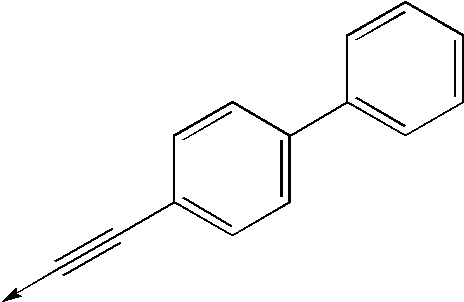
C1(C#C->C)=CC=C(C2=CC=CC=C2)C=C1
